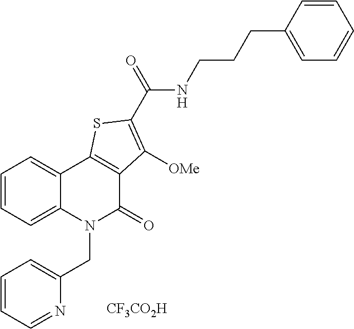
C1=CC=C2C(=C1)C1=C(C(=O)N2CC2=CC=CC=N2)C([OMe])=C(C(NCCCC2=CC=CC=C2)=O)S1.[CF3CO2H]
